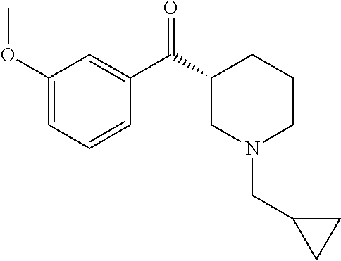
C1(OC)=CC=CC(C(C2CN(CC3CC3)CCC2)=O)=C1
